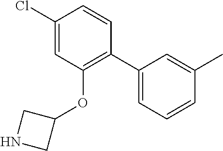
C1(C2=C(OC3CNC3)C=C(Cl)C=C2)=CC=CC(C)=C1
